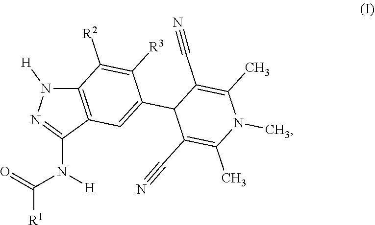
C12=C(C(N([H])C([R1])=O)=NN1[H])C=C(C1C(C#N)=C(C)N(C)C(C)=C1C#N)C([R3])=C2[R2]
